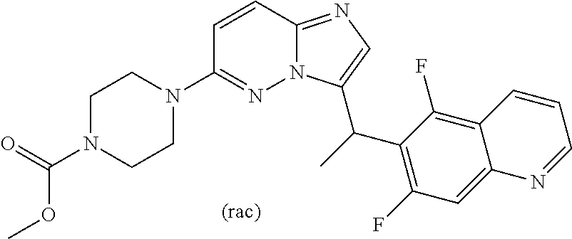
C1N(C(=O)OC)CCN(C2=NN3C(=NC=C3C(C)C3=C(F)C=C4C(=C3F)C=CC=N4)C=C2)C1
